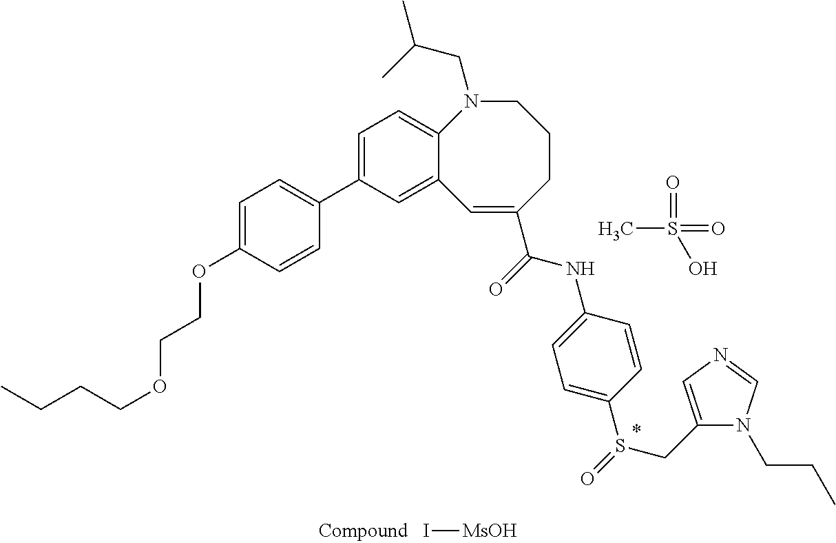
I[MsOH].CS(=O)(=O)O.C1=C(OCCOCCCC)C=CC(C2=CC=C3C(=C2)C=C(C(=O)NC2=CC=C(S(=O)CC4=CN=CN4CCC)C=C2)CCCN3CC(C)C)=C1
